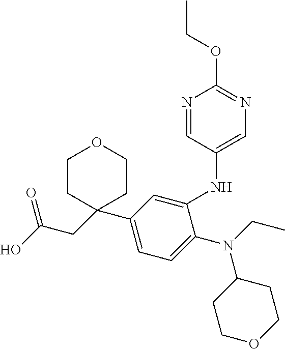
C1=C(N(C2CCOCC2)CC)C(NC2=CN=C(OCC)N=C2)=CC(C2(CC(O)=O)CCOCC2)=C1
